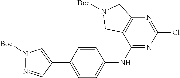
N1=CC(C2=CC=C(NC3=NC(Cl)=NC4=C3CN([Boc])C4)C=C2)=CN1[Boc]
